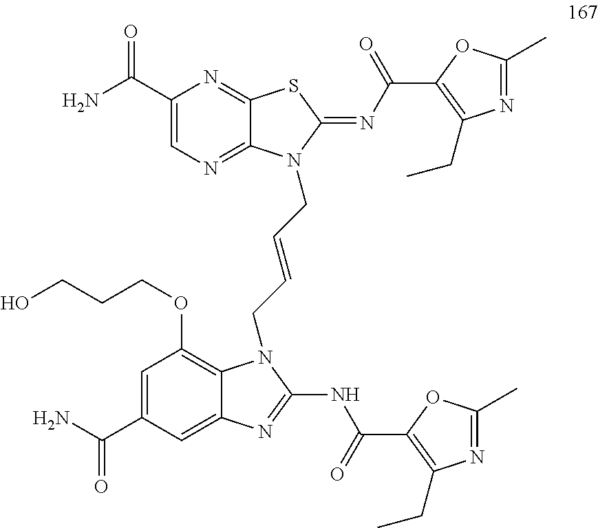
C1(C(N)=O)=CN=C2C(=N1)SC(=NC(C1=C(CC)N=C(C)O1)=O)N2CC=CCN1C2=C(OCCCO)C=C(C(N)=O)C=C2N=C1NC(C1=C(CC)N=C(C)O1)=O
